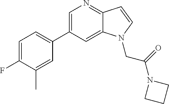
C1=C(C2=CC=C(F)C(C)=C2)C=C2C(=N1)C=CN2CC(N1CCC1)=O
